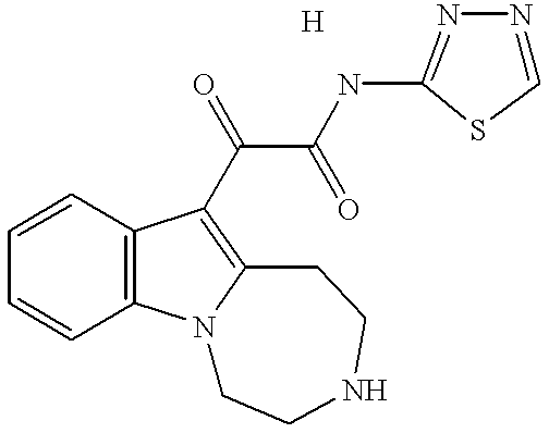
C1=CC=CC2=C1C(C(C(=O)NC1=NN=CS1)=O)=C1N2CCNCC1.[H]
